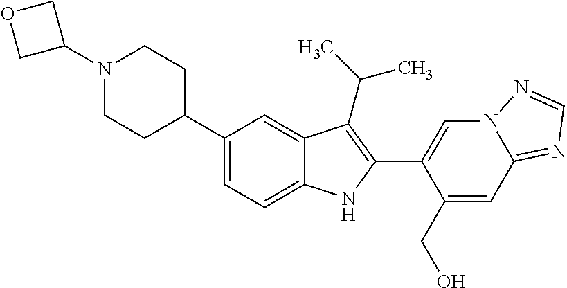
N1(C2COC2)CCC(C2=CC=C3C(=C2)C(C(C)C)=C(C2=CN4C(=NC=N4)C=C2CO)N3)CC1
